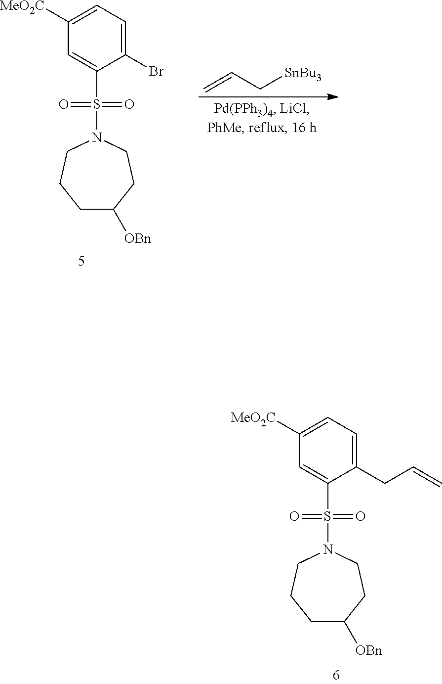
C=CC[SnBu3].C1(Br)=CC=C([MeO2C])C=C1S(=O)(=O)N1CCCC([OBn])CC1.C1(CC=C)=CC=C([MeO2C])C=C1S(=O)(=O)N1CCCC([OBn])CC1
